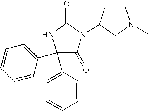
C1(C2=CC=CC=C2)(C2=CC=CC=C2)C(=O)N(C2CN(C)CC2)C(=O)N1
